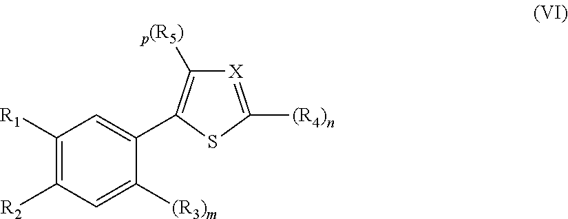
C1([R1])=C([R2])C=C([(R3)m])C(C2=C([p(R5)])[X]=C([(R4)n])S2)=C1
